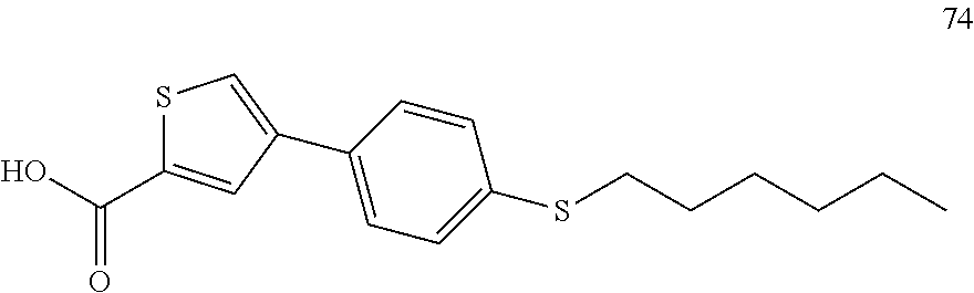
OC(=O)C1=CC(C2=CC=C(SCCCCCC)C=C2)=CS1
